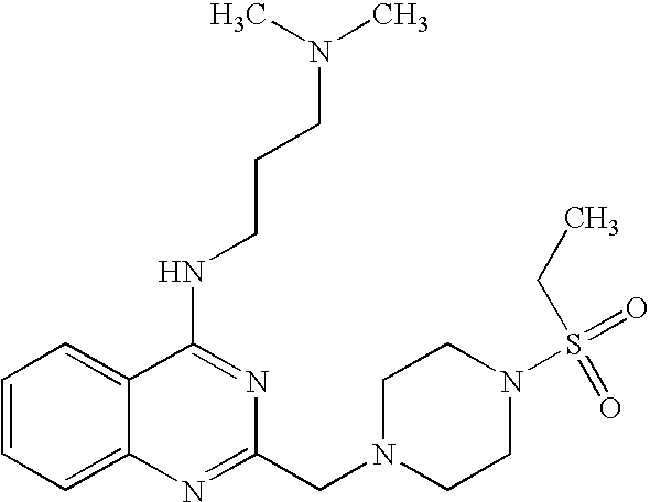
C1=CC=C2C(=C1)C(NCCCN(C)C)=NC(CN1CCN(S(=O)(CC)=O)CC1)=N2
